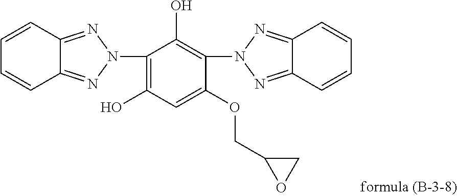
C1=CC2=NN(C3=C(O)C=C(OCC4OC4)C(N4N=C5C(=N4)C=CC=C5)=C3O)N=C2C=C1
